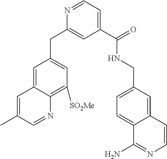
C1=NC2=C([SO2Me])C=C(CC3=CC(C(=O)NCC4=CC=C5C(=C4)C=CN=C5N)=CC=N3)C=C2C=C1C
